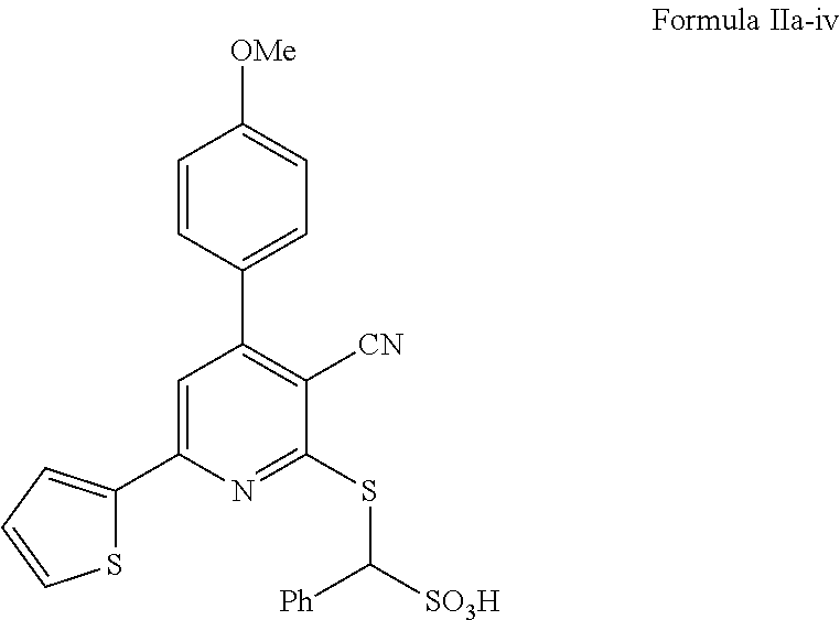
C1=C(C2=CC=CS2)N=C(SC([Ph])[SO3H])C([CN])=C1C1=CC=C([OMe])C=C1
